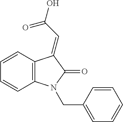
C1=CC2=C(C=C1)N(CC1=CC=CC=C1)C(=O)C2=CC(O)=O
